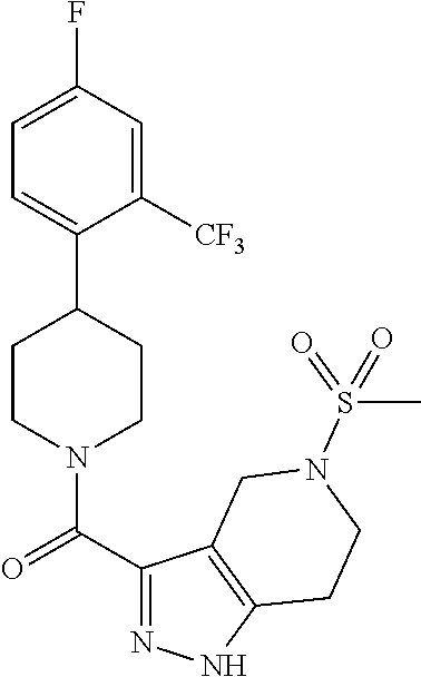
C1=C(F)C=C([CF3])C(C2CCN(C(C3=NNC4=C3CN(S(=O)(C)=O)CC4)=O)CC2)=C1
